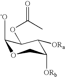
C1([-O])OCC([ORb])C([ORa])C1OC(=O)C
